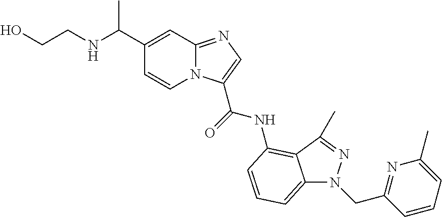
C1(C(NCCO)C)=CC2=NC=C(C(=O)NC3=C4C(=CC=C3)N(CC3=NC(C)=CC=C3)N=C4C)N2C=C1
